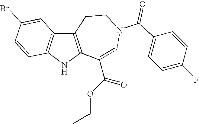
C12=C(NC3=C1C=C(Br)C=C3)C(C(OCC)=O)=CN(C(=O)C1=CC=C(F)C=C1)CC2
